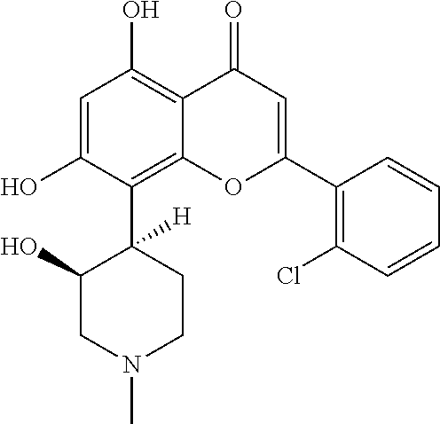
C1=C(O)C(C2([H])C(O)CN(C)CC2)=C2C(=C1O)C(=O)C=C(C1=C(Cl)C=CC=C1)O2
